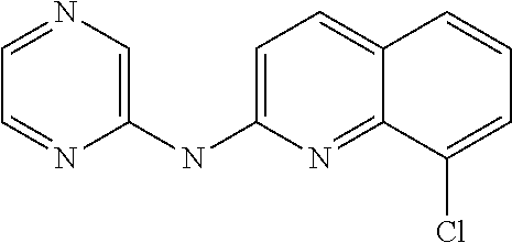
C1=NC=C(NC2=CC=C3C(=N2)C(Cl)=CC=C3)N=C1
